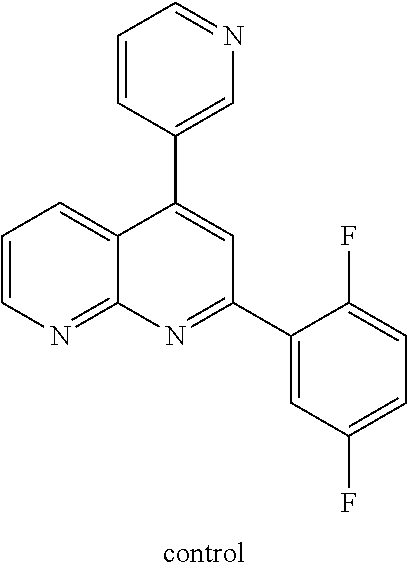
C1=CC=NC=C1C1=CC(C2=CC(F)=CC=C2F)=NC2=NC=CC=C12
